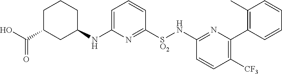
N(C1CCCC(C(=O)O)C1)C1=CC=CC([SO2]NC2=NC(C3=C(C)C=CC=C3)=C([CF3])C=C2)=N1
